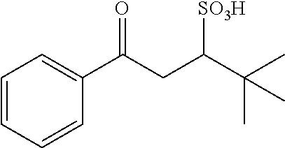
C1=CC=CC(C(CC(C(C)(C)C)[SO3H])=O)=C1
